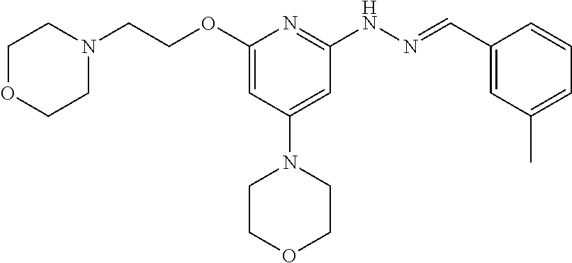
O(C1=CC(N2CCOCC2)=CC(NN=CC2=CC(C)=CC=C2)=N1)CCN1CCOCC1
